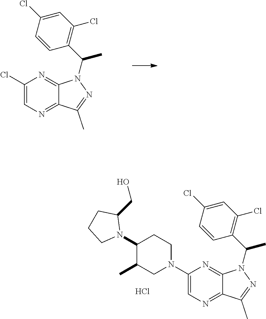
C1(N2CCC(N3C(CO)CCC3)C(C)C2)=CN=C2C(=N1)N(C(C1=C(Cl)C=C(Cl)C=C1)C)N=C2C.Cl.C1(Cl)=CN=C2C(=N1)N(C(C1=C(Cl)C=C(Cl)C=C1)C)N=C2C
